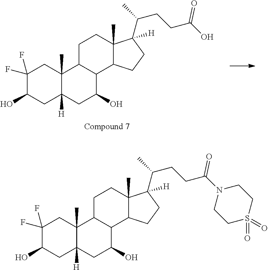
C1C2([H])C(C)(CC(F)(F)C1O)C1CCC3(C)C(C(CCC(=O)O)C)([H])CCC3C1C(O)C2.C1C2([H])C(C)(CC(F)(F)C1O)C1CCC3(C)C(C(CCC(=O)N4CCS(=O)(=O)CC4)C)([H])CCC3C1C(O)C2
